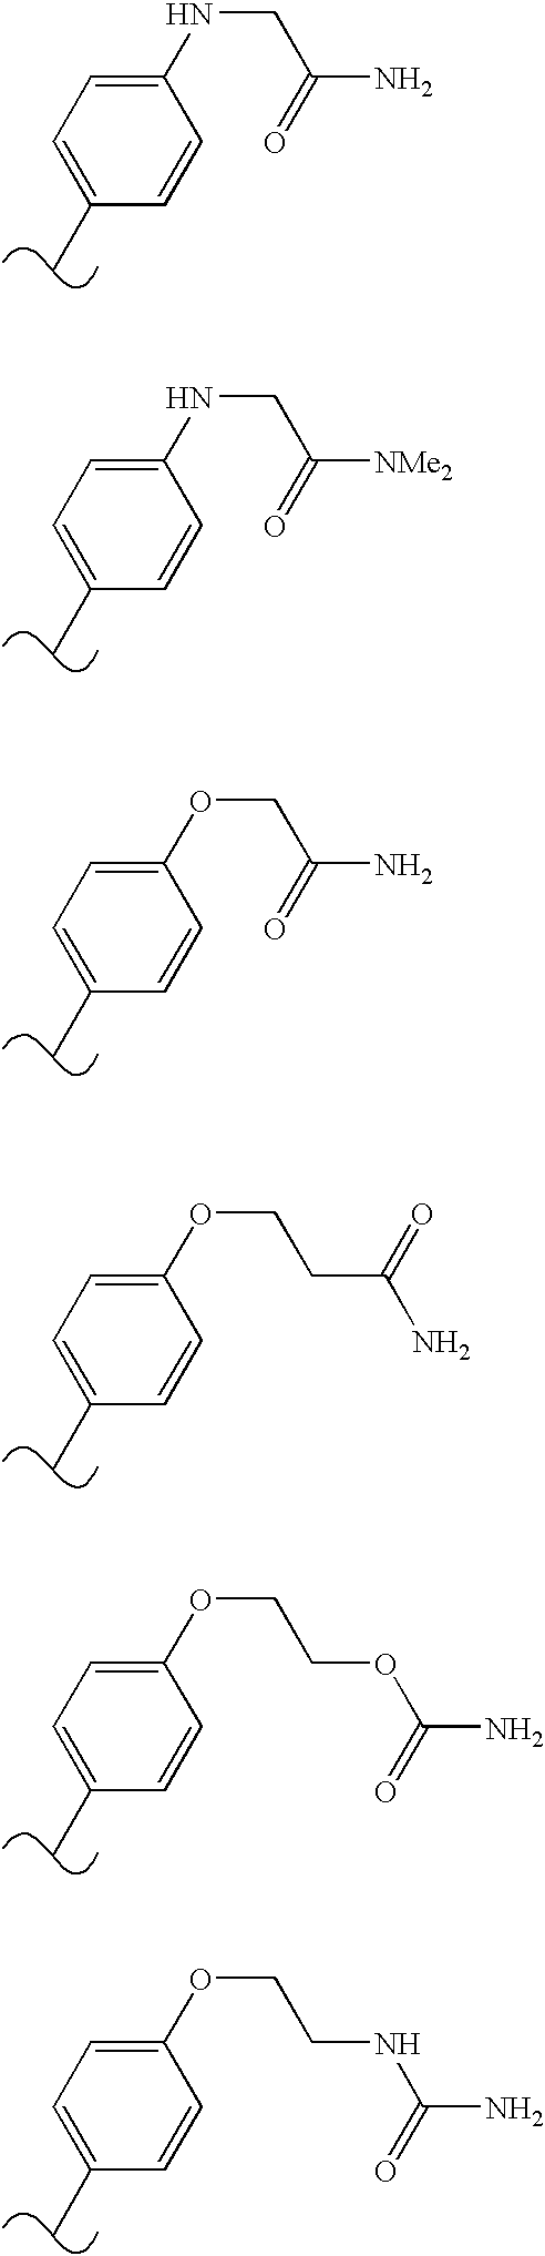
C1=CC(NCC(N)=O)=CC=C1C.C1=CC(NCC([NMe2])=O)=CC=C1C.C1=CC(OCC(N)=O)=CC=C1C.C1=CC(OCCC(N)=O)=CC=C1C.C1=CC(OCCOC(N)=O)=CC=C1C.C1=CC(OCCNC(N)=O)=CC=C1C
